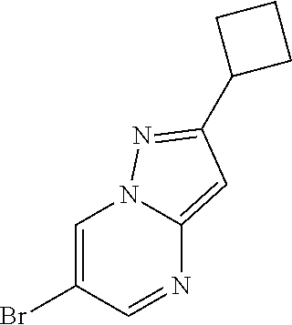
C1=C(Br)C=NC2=CC(C3CCC3)=NN12
